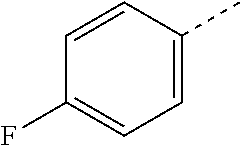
C1=CC(C)=CC=C1F
